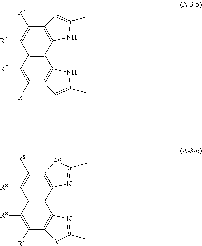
C12=C(C([R7])=C([R7])C3=C1NC(C)=C3)C([R7])=C([R7])C1=C2NC(C)=C1.C12=C(C([R8])=C([R8])C3=C1N=C(C)[Aa]3)C([R8])=C([R8])C1=C2N=C(C)[Aa]1
